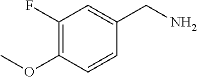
C1(F)=C(OC)C=CC(CN)=C1
